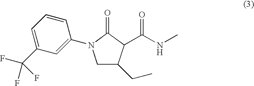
C1=C(C(F)(F)F)C=C(N2CC(CC)C(C(NC)=O)C2=O)C=C1
